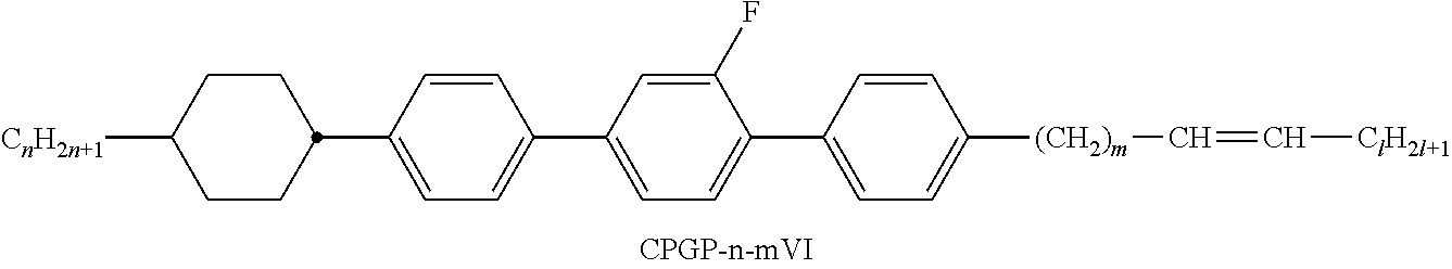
C1CC([CnH2n+1])CCC1C1=CC=C(C2=CC=C(C3=CC=C([(CH2)m]C=C[ClH2l+1])C=C3)C(F)=C2)C=C1
